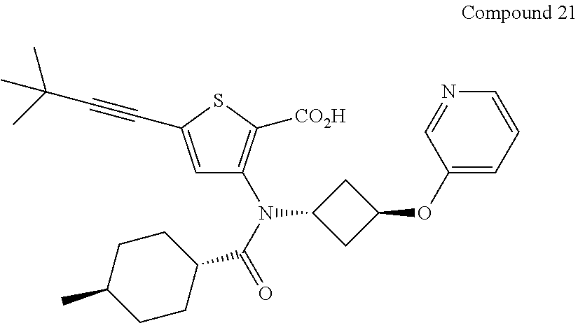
C1=C(C#CC(C)(C)C)SC([CO2H])=C1N(C(=O)C1CCC(C)CC1)C1CC(OC2=CC=CN=C2)C1
